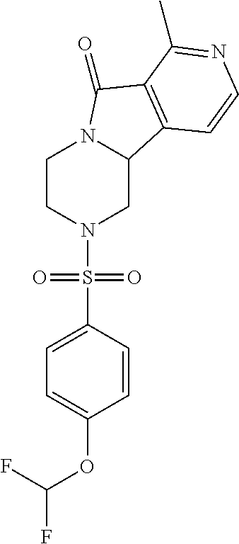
C1CN(S(C2=CC=C(OC(F)F)C=C2)(=O)=O)CC2N1C(=O)C1=C2C=CN=C1C
